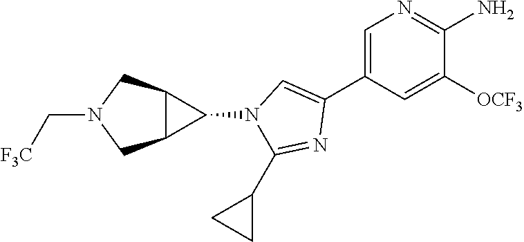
C1=C(C2=CN(C3C4C3CN(C[F3C])C4)C(C3CC3)=N2)C=C([OCF3])C(N)=N1
